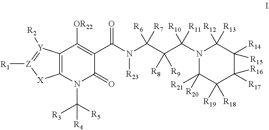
C12=C(N(C([R5])([R3])[R4])C(=O)C(C(N(C(C(C(N3C([R20])([R21])C([R19])([R18])C([R17])([R16])C([R14])([R15])C3([R12])[R13])([R10])[R11])([R8])[R9])([R6])[R7])[R23])=O)=C1[OR22])[X][Z]([R1])=[Y]2[R2]
